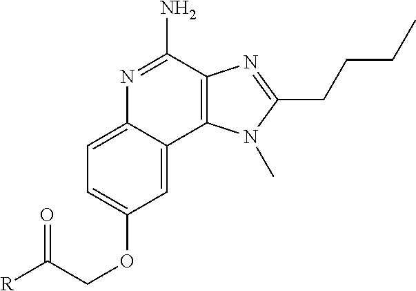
C1=C2C(=CC=C1OCC(=O)[R])N=C(N)C1=C2N(C)C(CCCC)=N1
